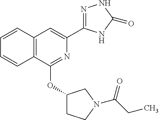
C12=C(C(OC3CCN(C(CC)=O)C3)=NC(C3=NNC(=O)N3)=C1)C=CC=C2
